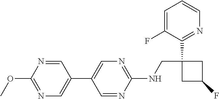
C1=NC(NCC2(C3=NC=CC=C3F)CC(F)C2)=NC=C1C1=CN=C(OC)N=C1
